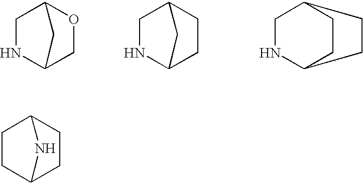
C1CC2CCC1N2.C1NC2COC1C2.C1NC2CCC1C2.C1NC2CCC1CC2
